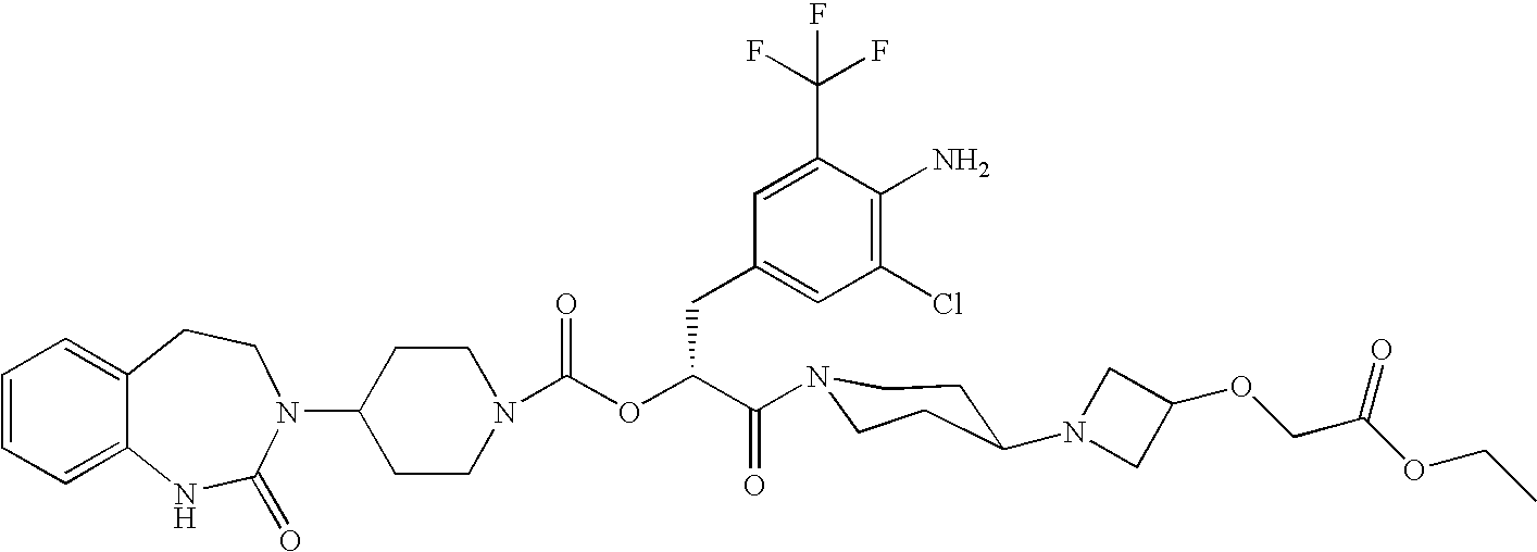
C12=CC=CC=C1NC(=O)N(C1CCN(C(OC(C(=O)N3CCC(N4CC(OCC(OCC)=O)C4)CC3)CC3=CC(Cl)=C(N)C(C(F)(F)F)=C3)=O)CC1)CC2
